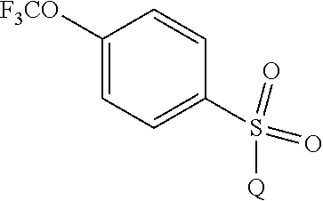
C1([OCF3])=CC=C(S(=O)(=O)[Q])C=C1
